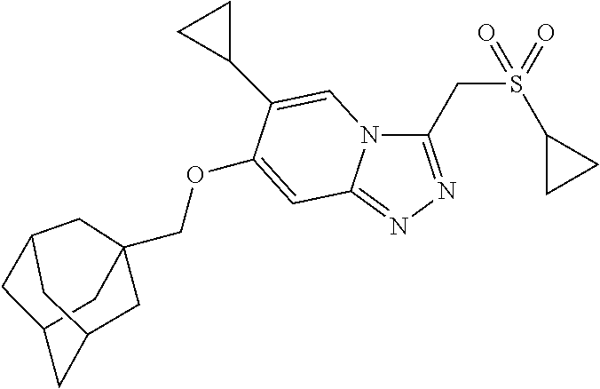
C12CC3(COC4=CC5=NN=C(CS(C6CC6)(=O)=O)N5C=C4C4CC4)CC(CC(C1)C3)C2
